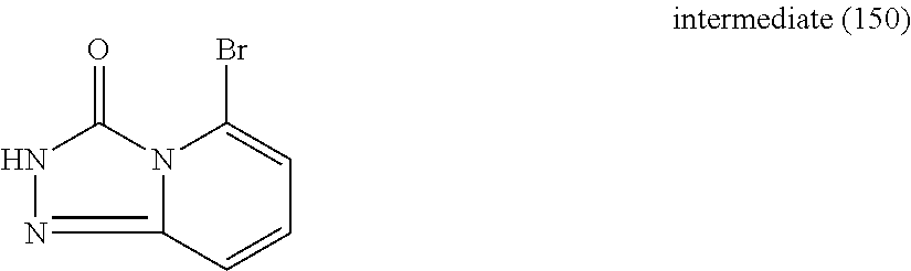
C12=NNC(=O)N1C(Br)=CC=C2
